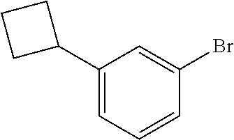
C1(C2CCC2)=CC=CC(Br)=C1
